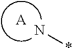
*N.[A]
